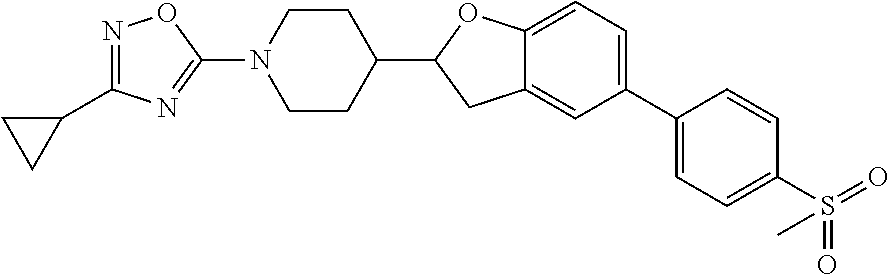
C1CN(C2=NC(C3CC3)=NO2)CCC1C1CC2=CC(C3=CC=C(S(=O)(=O)C)C=C3)=CC=C2O1
